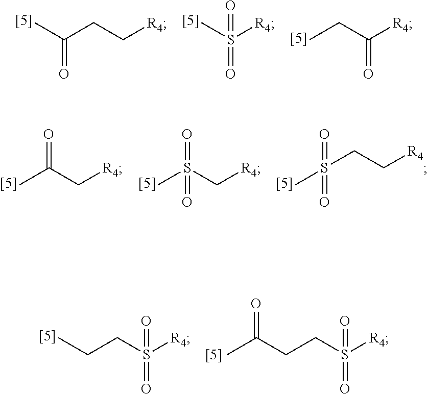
CC(CC[R4])=O.CS([R4])(=O)=O.C(C([R4])=O)C.C(C[R4])(C)=O.S(C[R4])(C)(=O)=O.S(CC[R4])(C)(=O)=O.CCCS([R4])(=O)=O.C(CCS([R4])(=O)=O)(C)=O
